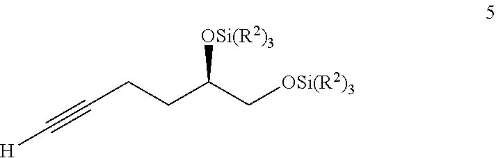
[OSi(R2)3]C(C[OSi(R2)3])CCC#C[H]
